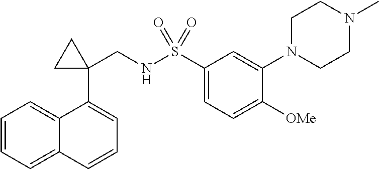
C1=CC=C2C(=C1)C(C1(CNS(C3=CC=C([OMe])C(N4CCN(C)CC4)=C3)(=O)=O)CC1)=CC=C2
